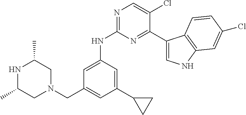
C1=C(NC2=NC=C(Cl)C(C3=CNC4=C3C=CC(Cl)=C4)=N2)C=C(C2CC2)C=C1CN1CC(C)NC(C)C1
